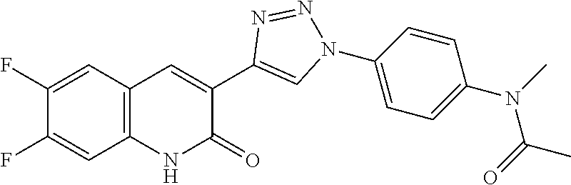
C1(F)=CC2=C(C=C1F)C=C(C1=CN(C3=CC=C(N(C)C(=O)C)C=C3)N=N1)C(=O)N2
